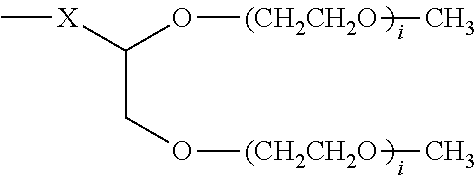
C[X]C(O[(CH2CH2O]C)CO[(CH2CH2O]C
